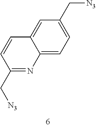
C12=CC=C(C[N3])C=C1C=CC(C[N3])=N2
